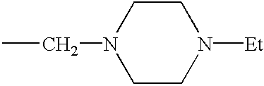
CCN1CCN([Et])CC1
